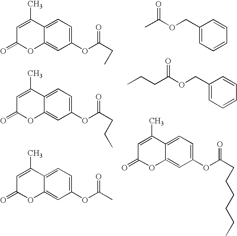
C1(COC(C)=O)=CC=CC=C1.C1(COC(CCC)=O)=CC=CC=C1.C1=C(C)C2=CC=C(OC(CC)=O)C=C2OC1=O.C1=C(C)C2=CC=C(OC(CCC)=O)C=C2OC1=O.C1=C(C)C2=CC=C(OC(C)=O)C=C2OC1=O.C1=C(C)C2=CC=C(OC(CCCCCC)=O)C=C2OC1=O
